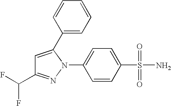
C1=C(C2=CC=CC=C2)N(C2=CC=C(S(N)(=O)=O)C=C2)N=C1C(F)F
